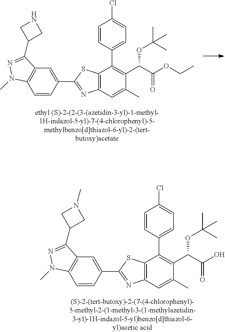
C12=C(C=C(C)C(C(C(OCC)=O)OC(C)(C)C)=C1C1=CC=C(Cl)C=C1)N=C(C1=CC3=C(C=C1)N(C)N=C3C1CNC1)S2.C12=C(C=C(C)C(C(C(O)=O)OC(C)(C)C)=C1C1=CC=C(Cl)C=C1)N=C(C1=CC3=C(C=C1)N(C)N=C3C1CN(C)C1)S2
